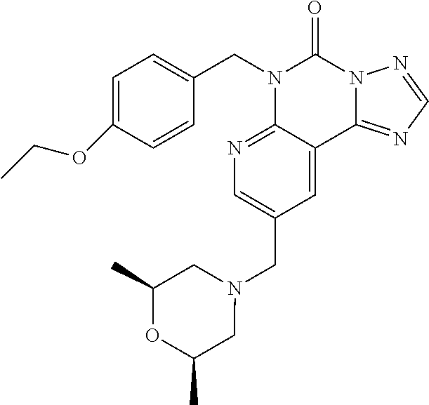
C1(OCC)=CC=C(CN2C3=NC=C(CN4CC(C)OC(C)C4)C=C3C3=NC=NN3C2=O)C=C1
